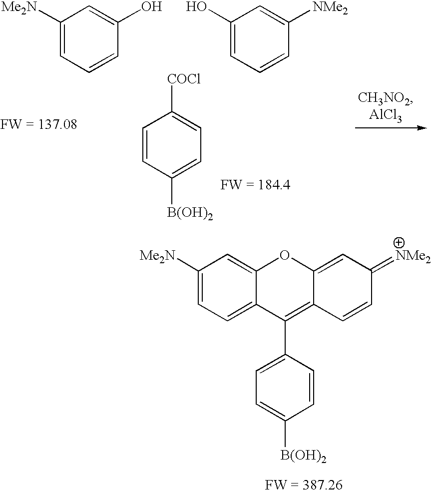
C1([Me2N])=CC=C2C(=C1)OC1=CC(=[NMe2])C=CC1=C2C1=CC=C([B(OH)2])C=C1.C1([Me2N])=CC=CC(O)=C1.C1(O)=CC=CC([NMe2])=C1.C1=CC([B(OH)2])=CC=C1[COCl]
